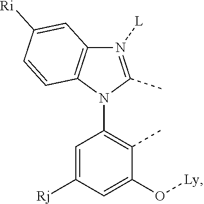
C1=C([Rj])C=C(O[Ly])C(C)=C1N1C(C)=N([L])C2=C1C=CC([Ri])=C2
